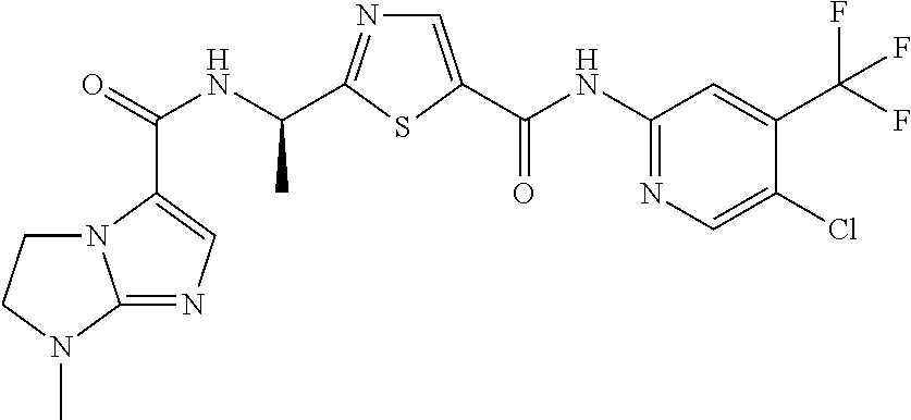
C(=O)(NC(C)C1=NC=C(C(NC2=NC=C(Cl)C(C(F)(F)F)=C2)=O)S1)C1=CN=C2N1CCN2C
